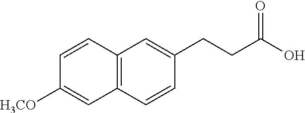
C1=CC2=C(C=C1[H3CO])C=CC(CCC(O)=O)=C2
